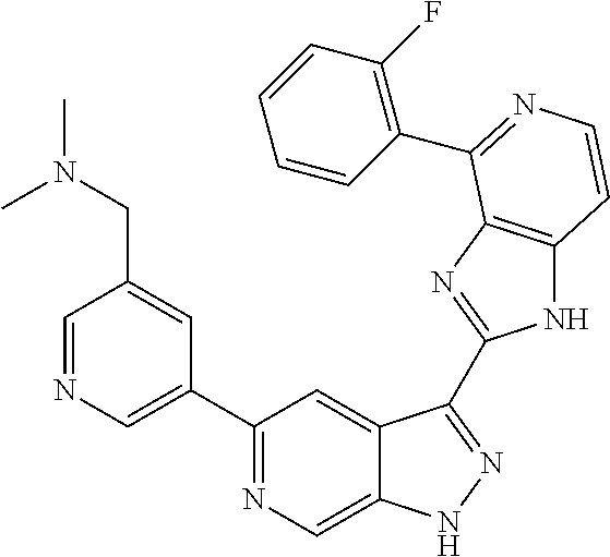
C1=NC=C(C2=NC=C3C(=C2)C(C2=NC4=C(N2)C=CN=C4C2=C(F)C=CC=C2)=NN3)C=C1CN(C)C
